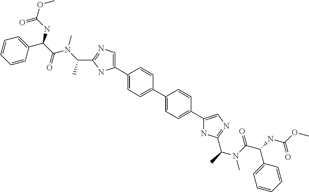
C1=C(C2=CN=C(C(C)N(C)C(=O)C(NC(OC)=O)C3=CC=CC=C3)N2)C=CC(C2=CC=C(C3=CN=C(C(C)N(C(C(NC(OC)=O)C4=CC=CC=C4)=O)C)N3)C=C2)=C1
